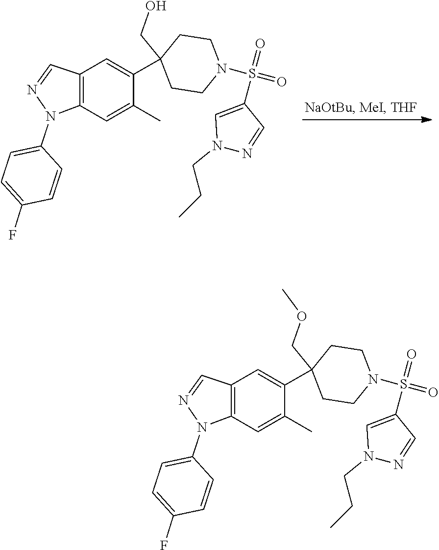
C1=C(F)C=CC(N2C3=C(C=N2)C=C(C2(CO)CCN(S(=O)(C4=CN(CCC)N=C4)=O)CC2)C(C)=C3)=C1.C1=C(F)C=CC(N2C3=C(C=N2)C=C(C2(COC)CCN(S(=O)(C4=CN(CCC)N=C4)=O)CC2)C(C)=C3)=C1
